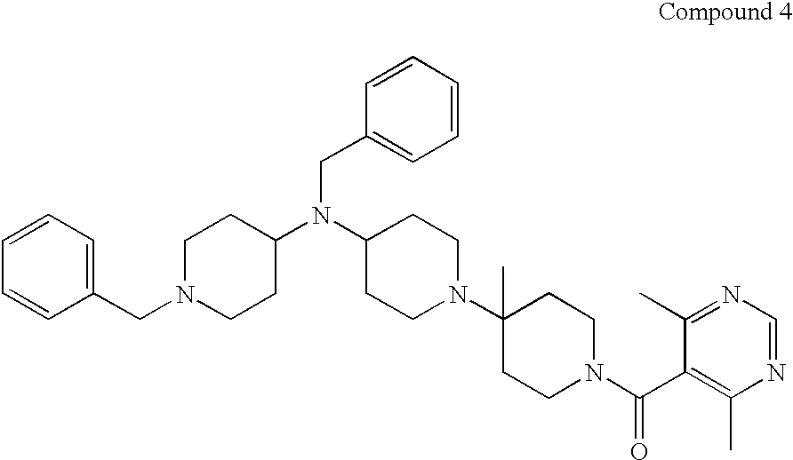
C1N(CC2=CC=CC=C2)CCC(N(C2CCN(C3(C)CCN(C(C4=C(C)N=CN=C4C)=O)CC3)CC2)CC2=CC=CC=C2)C1
